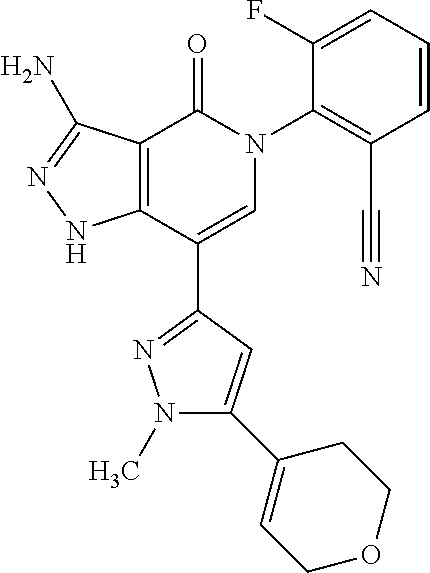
C1=CC=C(F)C(N2C(=O)C3=C(C(C4=NN(C)C(C5=CCOCC5)=C4)=C2)NN=C3N)=C1C#N
